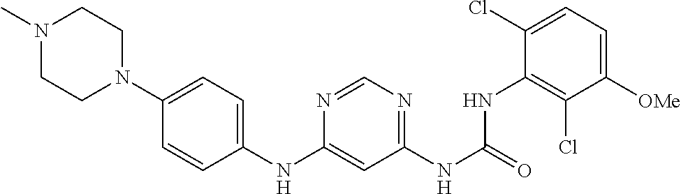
N1(C)CCN(C2=CC=C(NC3=CC(NC(=O)NC4=C(Cl)C([OMe])=CC=C4Cl)=NC=N3)C=C2)CC1
